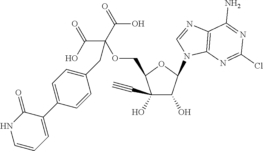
C1(C#C)(O)C(O)C(N2C=NC3=C2N=C(Cl)N=C3N)OC1COC(C(=O)O)(C(=O)O)CC1=CC=C(C2=CC=CNC2=O)C=C1
